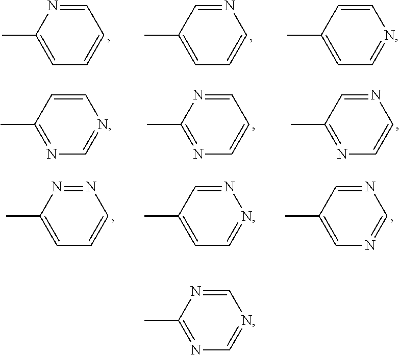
C1=NC(C)=NC=N1.C1=NC(C)=CC=C1.N1=CC(C)=CC=C1.C1=CC(C)=CC=N1.C1=CC(C)=NC=N1.N1=CC(C)=NC=C1.C1=NC(C)=NC=C1.N1=NC(C)=CC=C1.N1=CC(C)=CC=N1.N1=CC(C)=CN=C1
